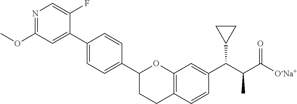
N1=C(OC)C=C(C2=CC=C(C3CCC4=C(O3)C=C(C(C(C([O-Na+])=O)C)C3CC3)C=C4)C=C2)C(F)=C1
